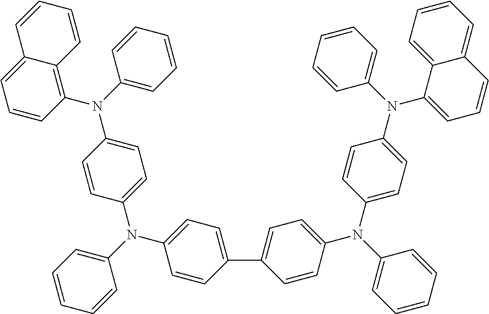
C12=CC=CC(N(C3=CC=C(N(C4=CC=C(C5=CC=C(N(C6=CC=C(N(C7=CC=CC8=CC=CC=C87)C7=CC=CC=C7)C=C6)C6=CC=CC=C6)C=C5)C=C4)C4=CC=CC=C4)C=C3)C3=CC=CC=C3)=C1C=CC=C2
